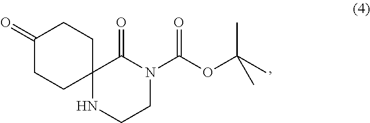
C1CN(C(OC(C)(C)C)=O)C(=O)C2(N1)CCC(=O)CC2
